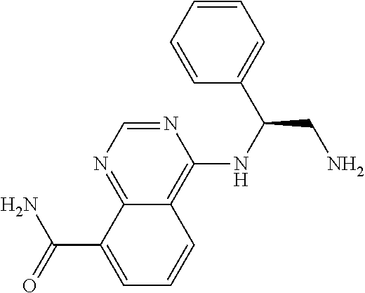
C(C1=CC=CC2=C(NC(CN)C3=CC=CC=C3)N=CN=C12)(N)=O
